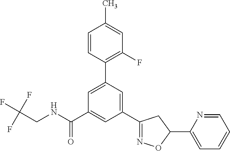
C(CNC(=O)C1=CC(C2=NOC(C3=CC=CC=N3)C2)=CC(C2=C(F)C=C(C)C=C2)=C1)(F)(F)F
